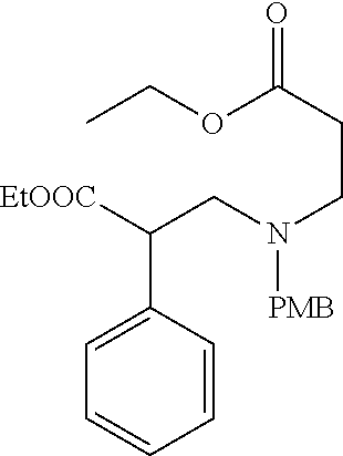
C1=CC=CC(C([EtOOC])CN(CCC(=O)OCC)[PMB])=C1
